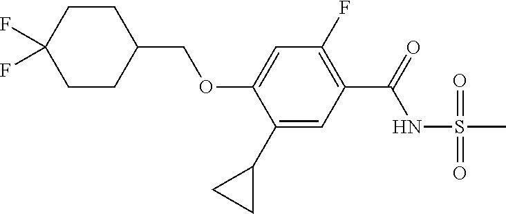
C1CC(F)(F)CCC1COC1=CC(F)=C(C(=O)NS(C)(=O)=O)C=C1C1CC1
